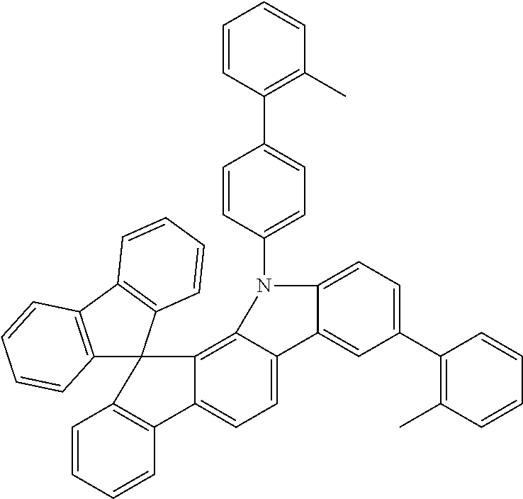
C1=CC=CC2=C1C1(C3=C4C(=CC=C23)C2=CC(C3=C(C)C=CC=C3)=CC=C2N4C2=CC=C(C3=C(C)C=CC=C3)C=C2)C2=C(C3=C1C=CC=C3)C=CC=C2
